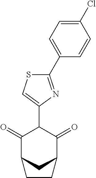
C1(=O)C2CC(C(=O)C1C1=CSC(C3=CC=C(Cl)C=C3)=N1)CC2
